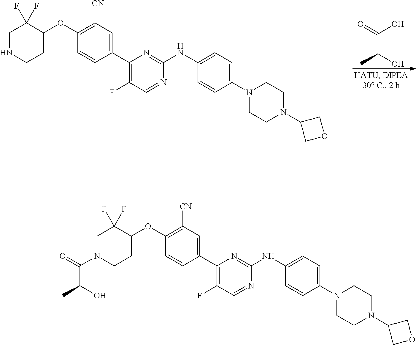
C1N(C(C(C)O)=O)CCC(OC2=C([CN])C=C(C3=C(F)C=NC(NC4=CC=C(N5CCN(C6COC6)CC5)C=C4)=N3)C=C2)C1(F)F.C1NCCC(OC2=C([CN])C=C(C3=C(F)C=NC(NC4=CC=C(N5CCN(C6COC6)CC5)C=C4)=N3)C=C2)C1(F)F.C(C(C)O)(O)=O
